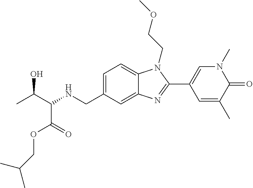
CC(C(NCC1=CC=C2C(=C1)N=C(C1=CN(C)C(=O)C(C)=C1)N2CCOC)C(=O)OCC(C)C)O
